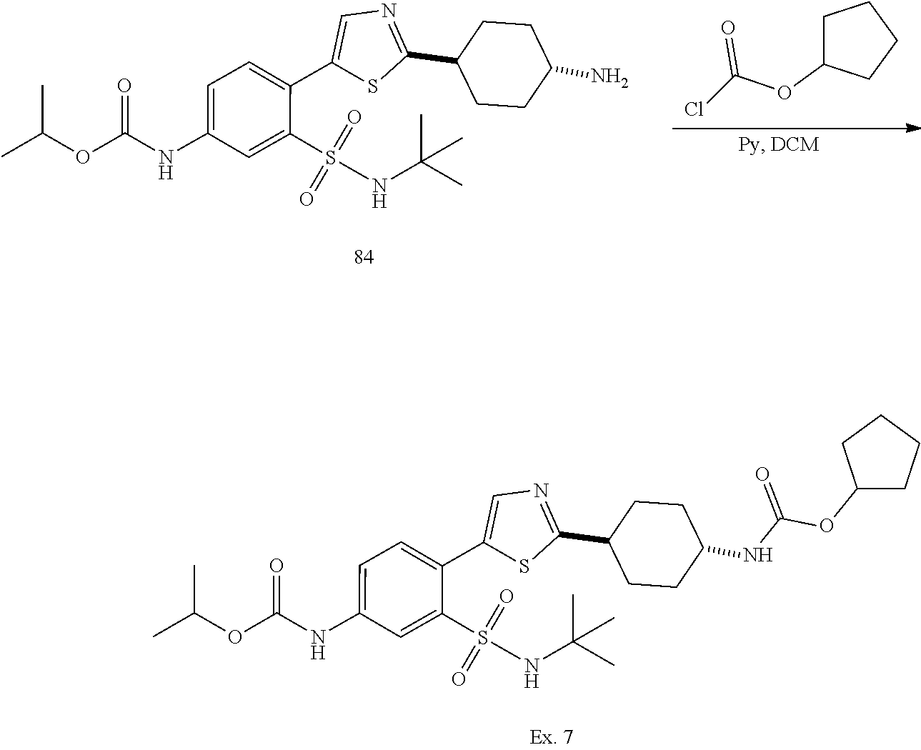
N(C1=CC=C(C2=CN=C(C3CCC(NC(OC4CCCC4)=O)CC3)S2)C(S(NC(C)(C)C)(=O)=O)=C1)C(OC(C)C)=O.N(C1=CC=C(C2=CN=C(C3CCC(N)CC3)S2)C(S(NC(C)(C)C)(=O)=O)=C1)C(OC(C)C)=O.C1C(OC(Cl)=O)CCC1
